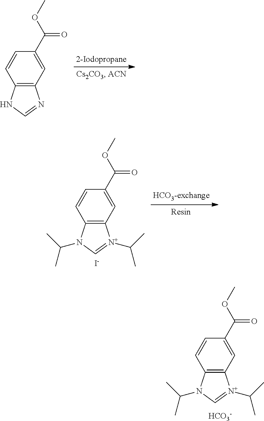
C12=C(C=C(C(OC)=O)C=C1)N=CN2.C12=C(C=C(C(OC)=O)C=C1)[N+](C(C)C)=CN2C(C)C.[I-].C12=C(C=C(C(OC)=O)C=C1)[N+](C(C)C)=CN2C(C)C.[HCO3-]
